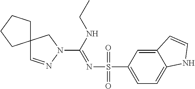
C12(C=NN(C(=NS(C3=CC=C4C(=C3)C=CN4)(=O)=O)NCC)C1)CCCC2
